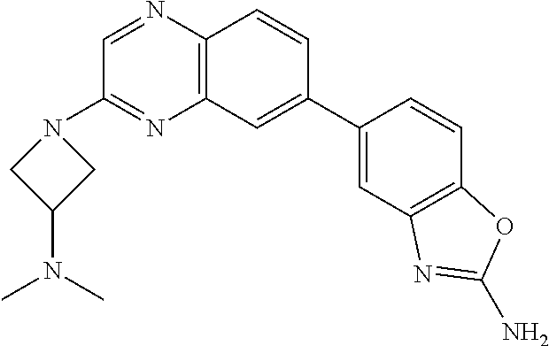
C1(C2=CC3=C(C=C2)N=CC(N2CC(N(C)C)C2)=N3)=CC2=C(C=C1)OC(N)=N2
